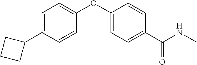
C1=C(C2CCC2)C=CC(OC2=CC=C(C(NC)=O)C=C2)=C1
